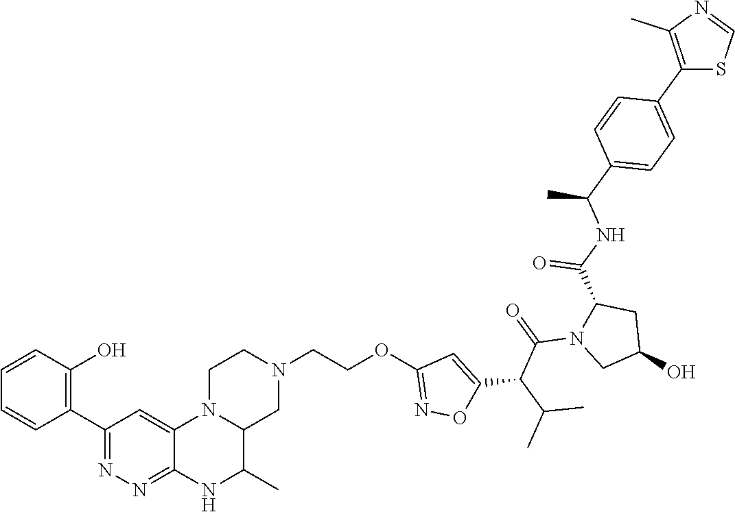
N1(CCOC2=NOC(C(C(C)C)C(=O)N3CC(O)CC3C(NC(C3=CC=C(C4=C(C)N=CS4)C=C3)C)=O)=C2)CCN2C(C1)C(C)NC1=NN=C(C3=C(O)C=CC=C3)C=C21
